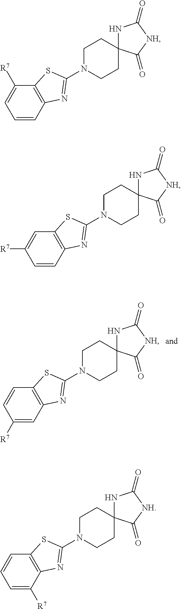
C1([R7])=CC2=C(C=C1)SC(N1CCC3(CC1)NC(=O)[NH]C3=O)=N2.C1=CC2=C(C([R7])=C1)SC(N1CCC3(CC1)NC(=O)[NH]C3=O)=N2.C1=CC2=C(C=C1[R7])SC(N1CCC3(CC1)NC(=O)[NH]C3=O)=N2.C1=C([R7])C2=C(C=C1)SC(N1CCC3(CC1)NC(=O)[NH]C3=O)=N2
